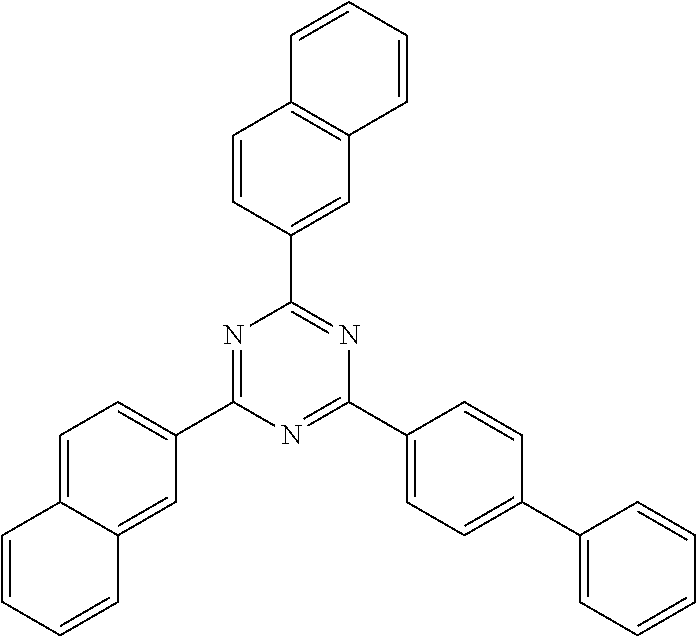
C1=CC2=C(C=C1C1=NC(C3=CC=C(C4=CC=CC=C4)C=C3)=NC(C3=CC=C4C(=C3)C=CC=C4)=N1)C=CC=C2
